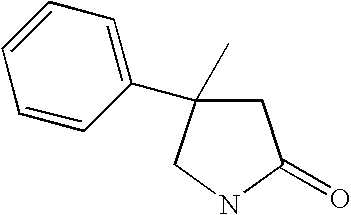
C1C(C)(C2=CC=CC=C2)CNC1=O
